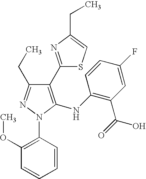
C1(C2=NC(CC)=CS2)=C(NC2=C(C(=O)O)C=C(F)C=C2)N(C2=C(OC)C=CC=C2)N=C1CC
